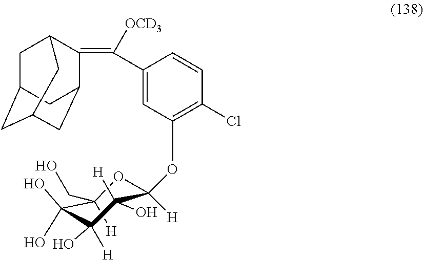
C1C2CC3CC(C(=C(C4=CC(OC5([H])OC(CO)([H])C(O)(O)C(O)([H])C5([H])O)=C(Cl)C=C4)[OCD3])C1C3)C2
